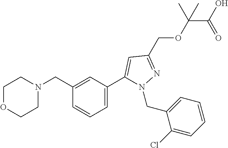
C(C(OCC1=NN(CC2=CC=CC=C2Cl)C(C2=CC=CC(CN3CCOCC3)=C2)=C1)(C)C)(O)=O
